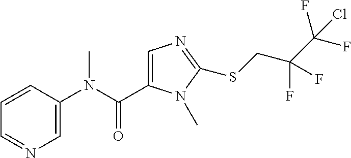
C1=CC(N(C(=O)C2=CN=C(SCC(C(F)(F)Cl)(F)F)N2C)C)=CN=C1
